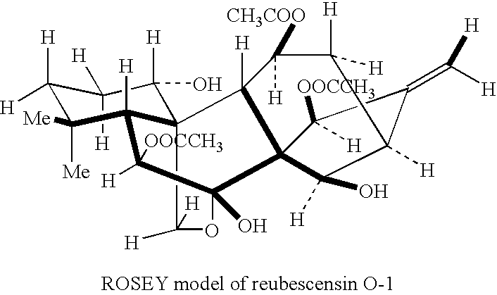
C1([H])([H])C([H])([H])C([H])(O)C23C([H])([H])OC(O)(C45C([H])(O)C([H])(C(=C([H])[H])C4([OOCCH3])[H])C([H])([H])C([CH3COO])([H])C25[H])C([H])([OOCCH3])C3([H])C1([Me])[Me]
